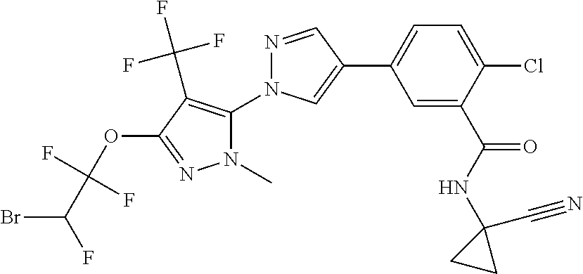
C1=C(C(NC2(C#N)CC2)=O)C(Cl)=CC=C1C1=CN(C2=C(C(F)(F)F)C(OC(C(F)Br)(F)F)=NN2C)N=C1
